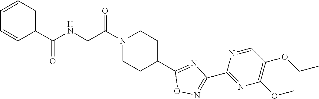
C1=CC=C(C(NCC(N2CCC(C3=NC(C4=NC(OC)=C(OCC)C=N4)=NO3)CC2)=O)=O)C=C1
